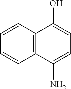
C12=C(C=CC=C1)C(O)=CC=C2N
